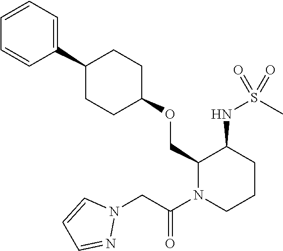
C1(OCC2C(NS(C)(=O)=O)CCCN2C(CN2C=CC=N2)=O)CCC(C2=CC=CC=C2)CC1
